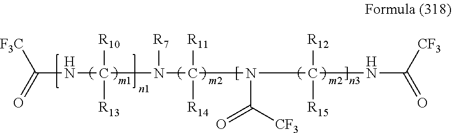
[F3C]C(=O)NC(N([R7])C(N(C(NC([CF3])=O)([R12])[R15])C([CF3])=O)([R11])[R14])([R10])[R13]
